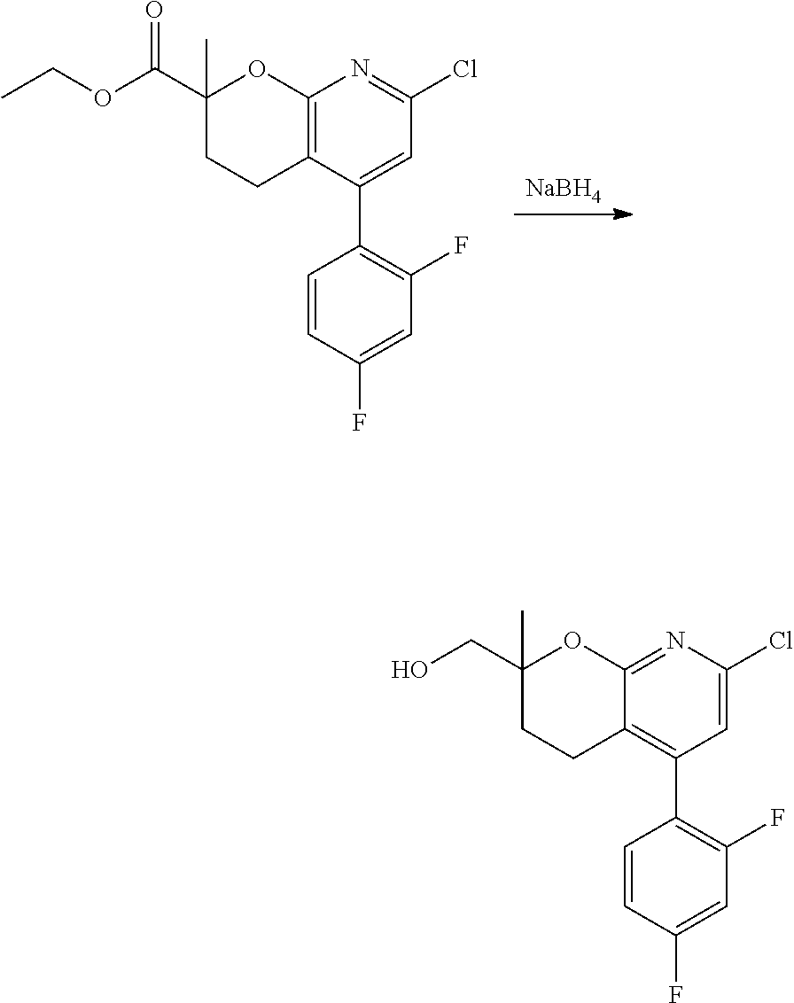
[NaBH4].C1(Cl)=NC2=C(C(C3=C(F)C=C(F)C=C3)=C1)CCC(C(OCC)=O)(C)O2.C1(Cl)=CC(C2=C(F)C=C(F)C=C2)=C2C(=N1)OC(CO)(C)CC2
